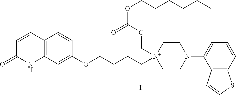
[I-].C1=CC2=C(NC1=O)C=C(OCCCC[N+]1(COC(OCCCCCC)=O)CCN(C3=CC=CC4=C3C=CS4)CC1)C=C2
